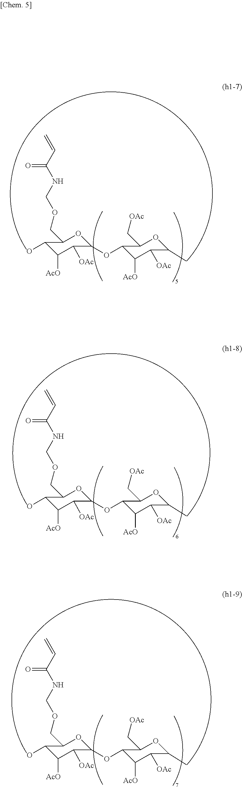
C1(OC2C(C[OAc])OC(C)C([OAc])C2[AcO])OC(COCNC(C=C)=O)C(O)C([AcO])C1[OAc].C1(OC2C(C[OAc])OC(C)C([OAc])C2[AcO])OC(COCNC(C=C)=O)C(O)C([AcO])C1[OAc].C1(OC2C(C[OAc])OC(C)C([OAc])C2[AcO])OC(COCNC(C=C)=O)C(O)C([AcO])C1[OAc]
